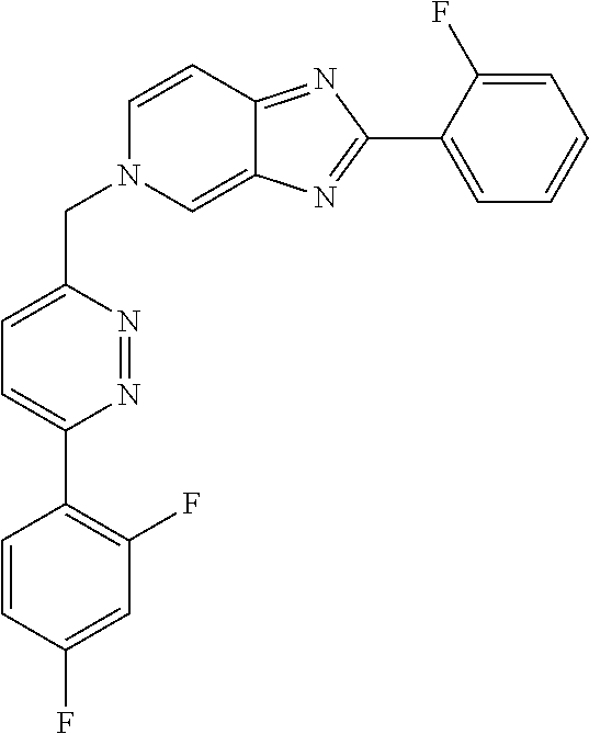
C1(C2=NC3=CN(CC4=CC=C(C5=C(F)C=C(F)C=C5)N=N4)C=CC3=N2)=CC=CC=C1F
